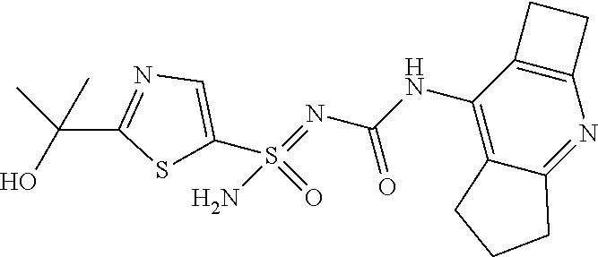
C1(S(=NC(NC2=C3C(=NC4=C2CC4)CCC3)=O)(=O)N)=CN=C(C(C)(O)C)S1
